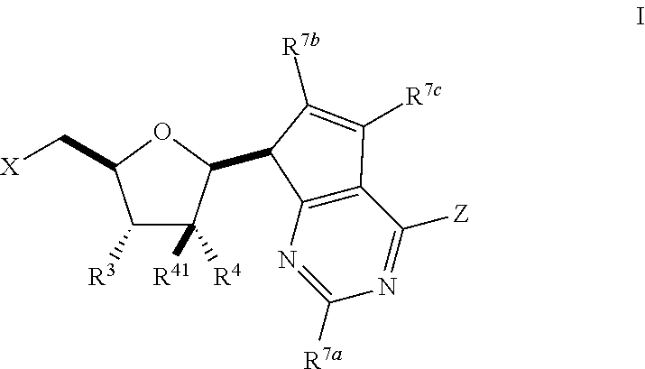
C12=C(N=C([R7a])N=C1[Z])C(C1C([R4])([R41])C([R3])C(C[X])O1)C([R7b])=C2[R7c]
